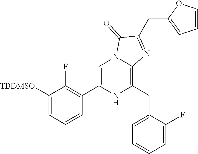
C1([TBDMSO])=CC=CC(C2=CN3C(=C(CC4=CC=CC=C4F)N2)N=C(CC2=CC=CO2)C3=O)=C1F
